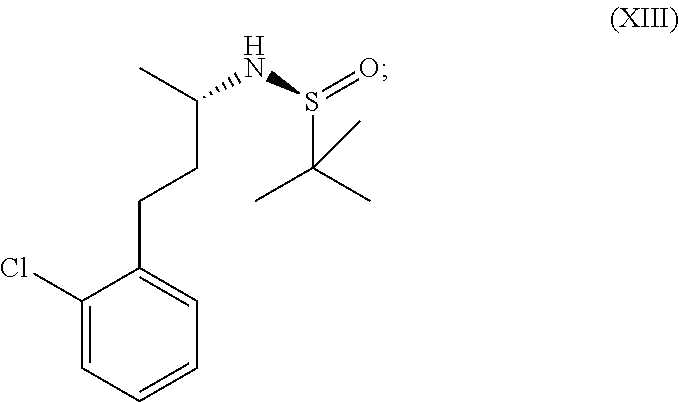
C1(Cl)=CC=CC=C1CCC(NS(=O)C(C)(C)C)C
